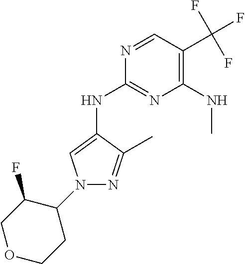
C1(NC2=CN(C3C(F)COCC3)N=C2C)=NC(NC)=C(C(F)(F)F)C=N1
